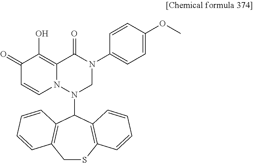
C12=C(O)C(=O)C=CN1N(C1C3=C(CSC4=C1C=CC=C4)C=CC=C3)CN(C1=CC=C(OC)C=C1)C2=O
